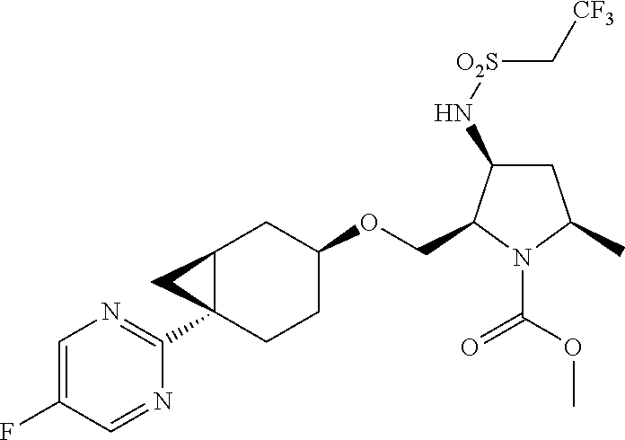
C1=C(F)C=NC(C23CCC(OCC4C(N[O2S]C[CF3])CC(C)N4C(OC)=O)CC2C3)=N1
